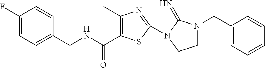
C(NCC1=CC=C(F)C=C1)(=O)C1=C(C)N=C(N2C(=N)N(CC3=CC=CC=C3)CC2)S1
